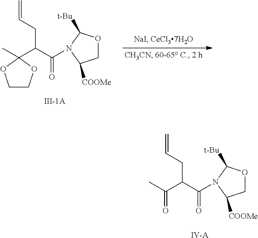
CC1(C(CC=C)C(=O)N2C([t-Bu])OCC2[COOMe])OCCO1.C(C(CC=C)C(=O)N1C([t-Bu])OCC1[COOMe])(=O)C.[IV-A]
